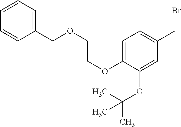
C1=CC=CC(COCCOC2=CC=C(CBr)C=C2OC(C)(C)C)=C1
